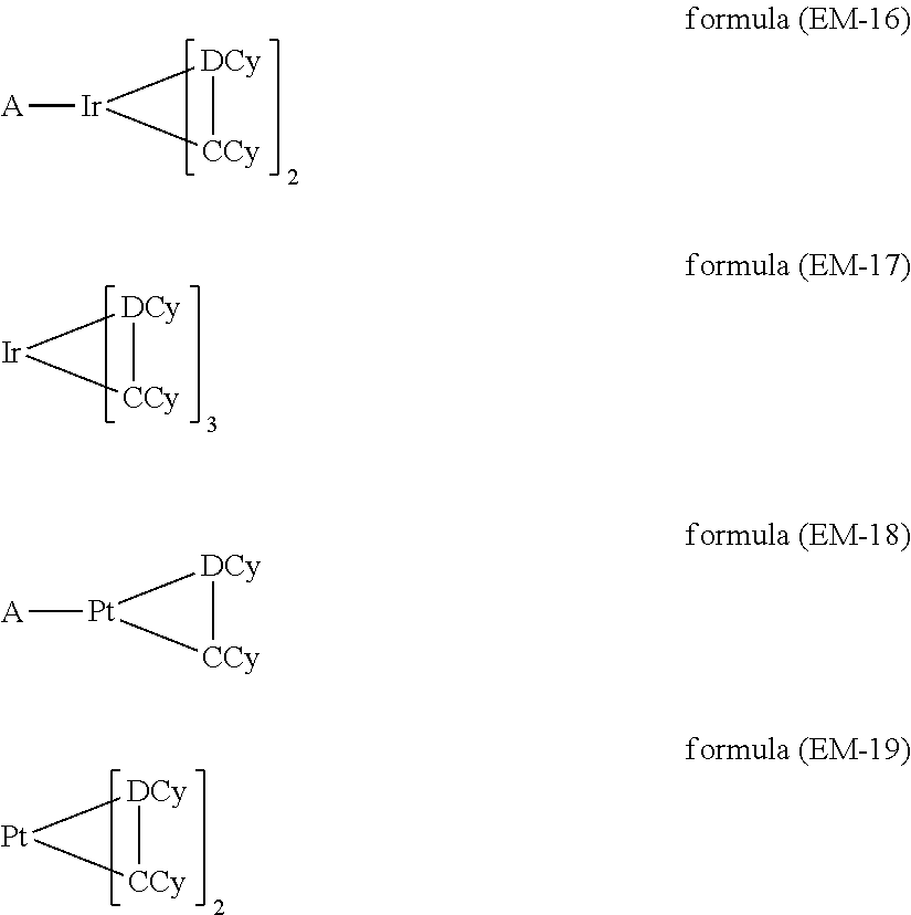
[DCy]1[CCy][Ir]1[A].[DCy]1[CCy][Ir]1.[DCy]1[CCy][Pt]1.[DCy]1[CCy][Pt]1[A]
